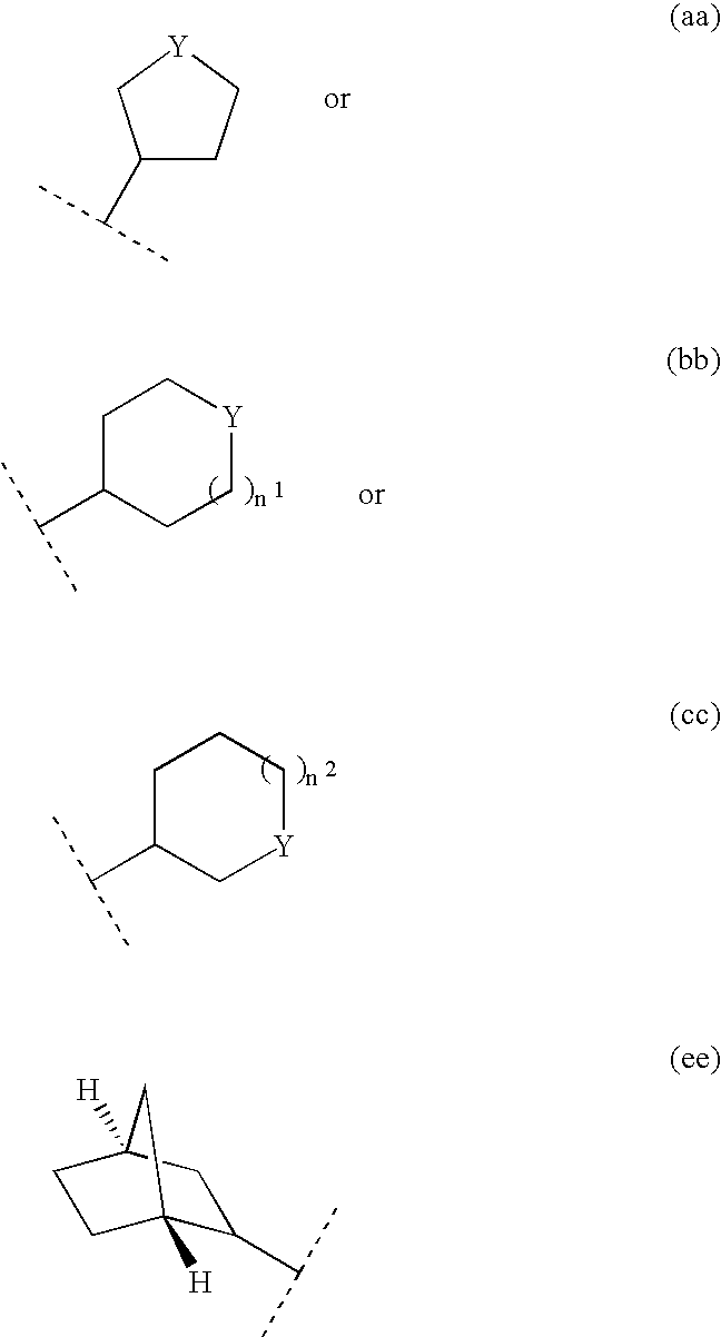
C1(C(C)C)C2([H])CCC([H])(C1)C2.C1(C(C)C)CC[Y]C1.C1C(C(C)C)CC[Y]C1.C1C(C(C)C)C[Y]CC1
